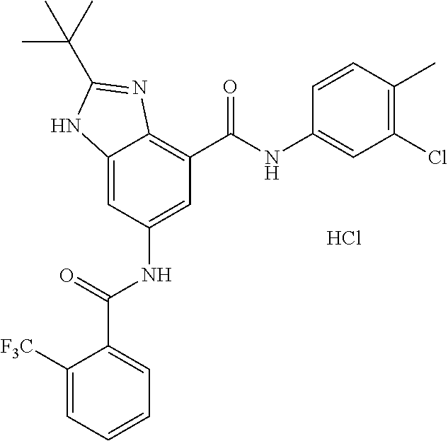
C12=CC(NC(C3=CC=CC=C3[F3C])=O)=CC(C(=O)NC3=CC(Cl)=C(C)C=C3)=C1N=C(C(C)(C)C)N2.Cl
